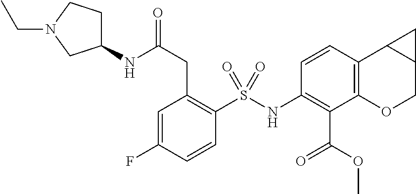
C1=CC2=C(C(C(OC)=O)=C1NS(C1=C(CC(=O)NC3CCN(CC)C3)C=C(F)C=C1)(=O)=O)OCC1C2C1
